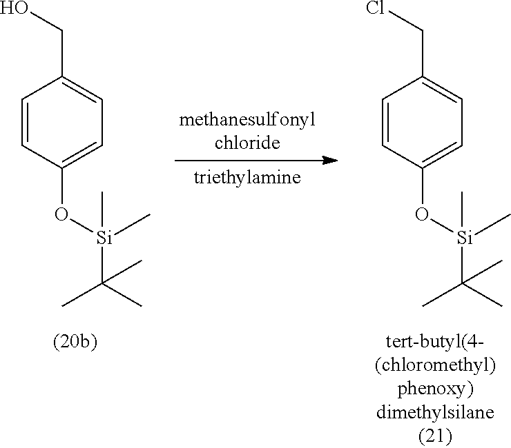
C1=CC(O[Si](C)(C)C(C)(C)C)=CC=C1CO.C1=CC(O[Si](C)(C)C(C)(C)C)=CC=C1CCl
